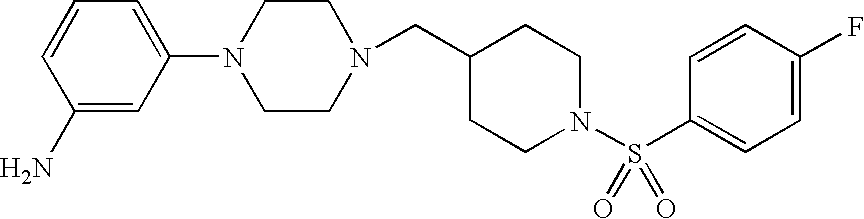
C1=C(N2CCN(CC3CCN(S(C4=CC=C(F)C=C4)(=O)=O)CC3)CC2)C=C(N)C=C1
